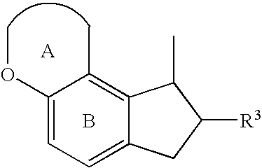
C1(OC)=CC=C2C(=C1C)C(C)C([R3])C2.B.[A]
